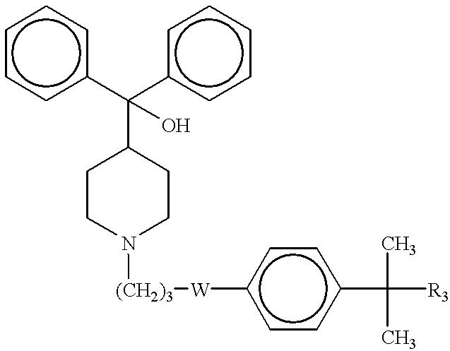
c1cc(C(c2ccccc2)(O)C2CCN([(CH2)3][W]c3ccc(C(C)(C)[R3])cc3)CC2)ccc1
